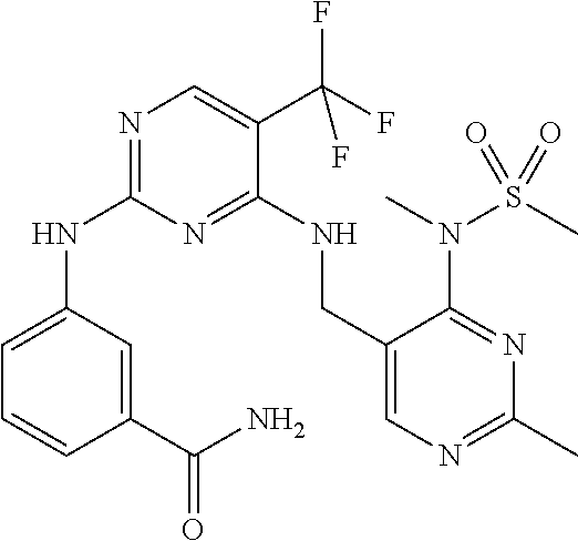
N(C1=NC=C(C(F)(F)F)C(NCC2=CN=C(C)N=C2N(C)S(=O)(C)=O)=N1)C1=CC=CC(C(N)=O)=C1
